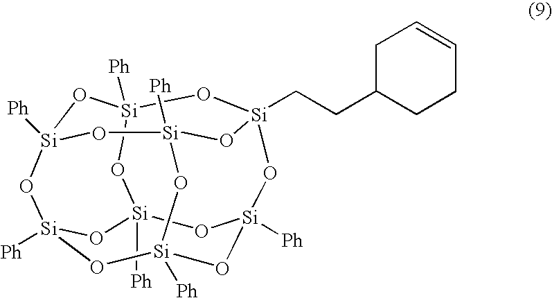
[Ph][Si]12O[Si]3([Ph])O[Si]4(CCC5CCC=CC5)O[Si]5([Ph])O[Si]([Ph])(O[Si]([Ph])(O1)O[Si]([Ph])(O5)O3)O[Si]([Ph])(O2)O4
